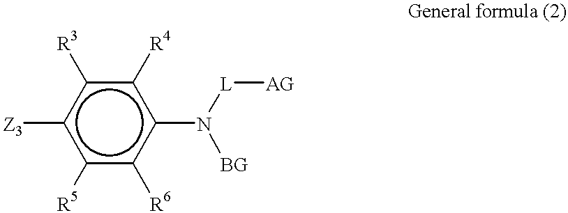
c1([R3])c([Z3])c([R5])c([R6])c(N([L][AG])[BG])c1[R4]
